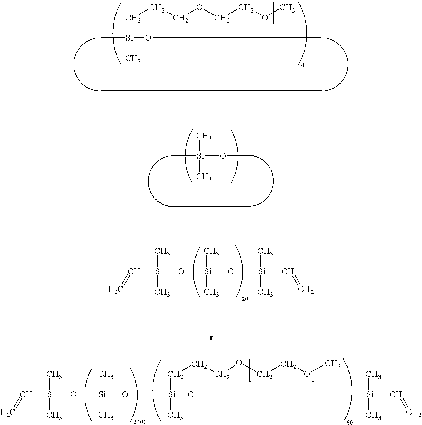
[Si](C)(CCCOCCOC)(O[Si](C)(C)C=C)O[Si](O[Si](C=C)(C)C)(C)C.[Si](C)(CCCOCCOC)(OC)C.C[Si](OC)(C)C.C([Si](C)(C)O[Si](C)(C)O[Si](C)(C)C=C)=C
